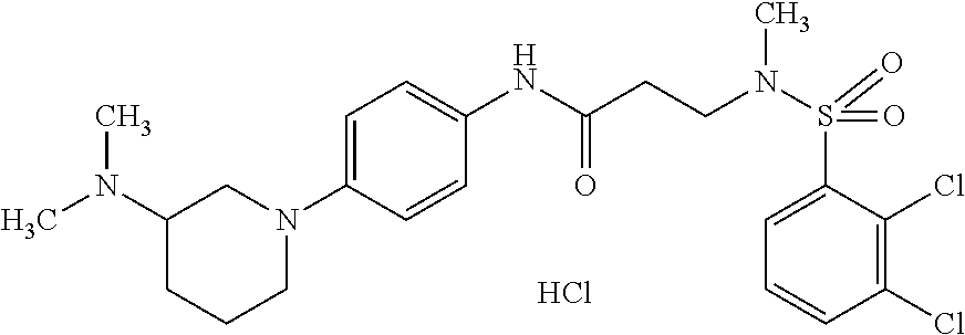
C1(Cl)=C(Cl)C=CC=C1S(=O)(N(C)CCC(NC1=CC=C(N2CC(N(C)C)CCC2)C=C1)=O)=O.Cl
